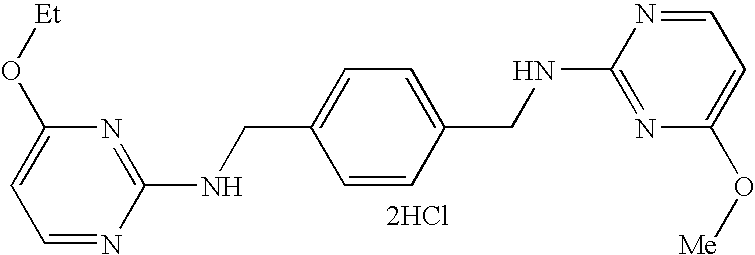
C1=NC(NCC2=CC=C(CNC3=NC(O[Me])=CC=N3)C=C2)=NC(O[Et])=C1.[2HCl]
